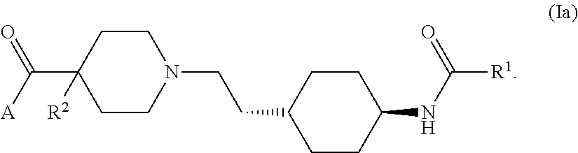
C1CN(CCC2CCC(NC([R1])=O)CC2)CCC1(C([A])=O)[R2]
